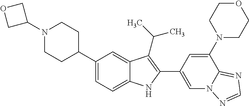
C1(N2CCC(C3=CC=C4C(=C3)C(C(C)C)=C(C3=CN5C(=NC=N5)C(N5CCOCC5)=C3)N4)CC2)COC1
